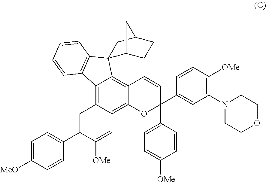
C12=C3C(=C4C(=C1C1(C5=C2C=CC=C5)C2CCC(C1)C2)C=CC(C1=CC=C([OMe])C=C1)(C1=CC(N2CCOCC2)=C([OMe])C=C1)O4)C=C([OMe])C(C1=CC=C([MeO])C=C1)=C3
